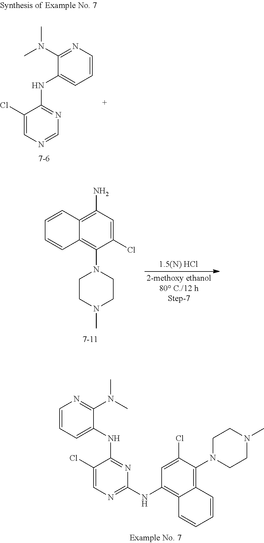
N(C1=NC(NC2=C3C(=C(N4CCN(C)CC4)C(Cl)=C2)C=CC=C3)=NC=C1Cl)C1=CC=CN=C1N(C)C.C1=CN=C(N(C)C)C(NC2=NC=NC=C2Cl)=C1.C1(Cl)=CC(N)=C2C(=C1N1CCN(C)CC1)C=CC=C2
